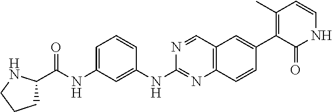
C1=C(NC(C2CCCN2)=O)C=C(NC2=NC3=C(C=N2)C=C(C2=C(C)C=CNC2=O)C=C3)C=C1
